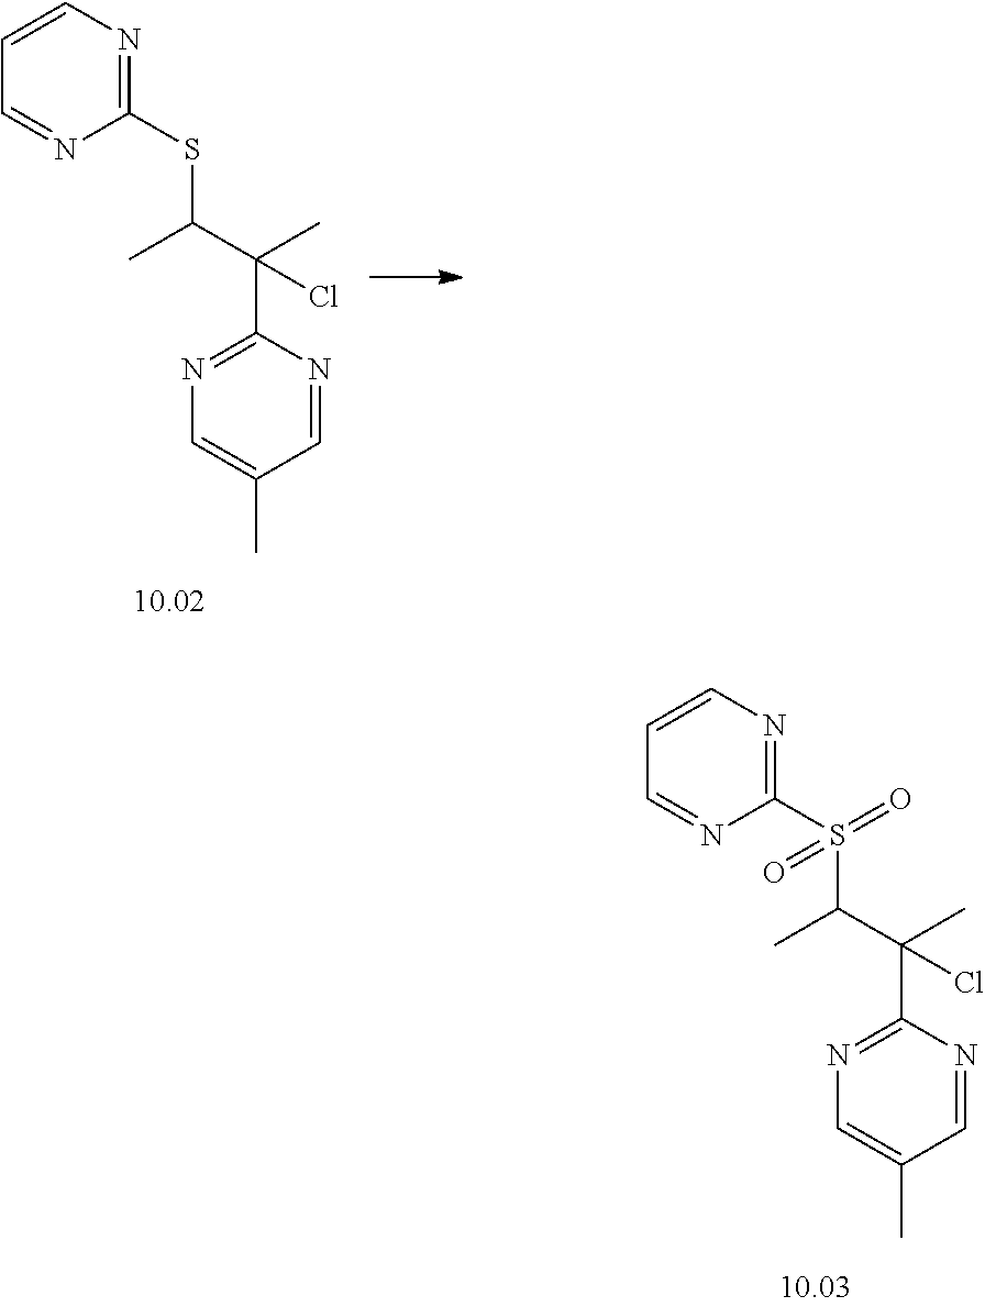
ClC(C)(C1=NC=C(C)C=N1)C(C)S(C1=NC=CC=N1)(=O)=O.ClC(C)(C1=NC=C(C)C=N1)C(C)SC1=NC=CC=N1
